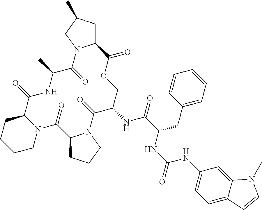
N12C(CCCC1)C(=O)NC(C)C(=O)N1C(CC(C)C1)C(=O)OCC(NC(C(NC(NC1=CC=C3C(=C1)N(C)C=C3)=O)CC1=CC=CC=C1)=O)C(=O)N1C(C2=O)CCC1
